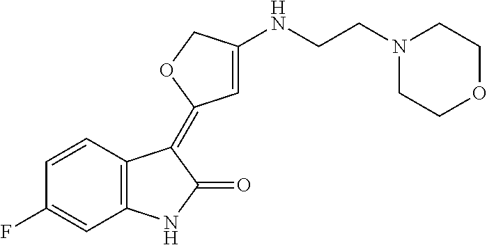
C1=CC2=C(C=C1F)NC(=O)C2=C1C=C(NCCN2CCOCC2)CO1
